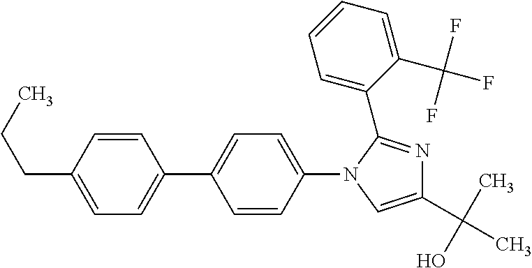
C1=C(CCC)C=CC(C2=CC=C(N3C=C(C(C)(O)C)N=C3C3=CC=CC=C3C(F)(F)F)C=C2)=C1
